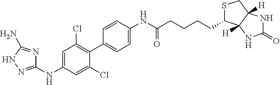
C1=C(Cl)C(C2=CC=C(NC(CCCCC3SCC4([H])C3([H])NC(=O)N4)=O)C=C2)=C(Cl)C=C1NC1=NNC(N)=N1
